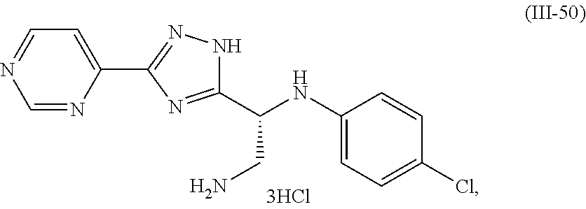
C1(C(CN)NC2=CC=C(Cl)C=C2)=NC(C2=CC=NC=N2)=NN1
